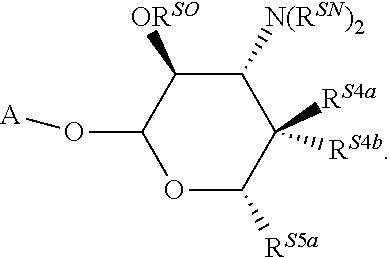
C1([N(RSN)2])C([ORSO])C(O[A])OC([RS5a])C1([RS4b])[RS4a]
